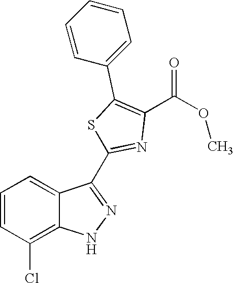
C1=CC=C2C(=C1Cl)NN=C2C1=NC(C(OC)=O)=C(C2=CC=CC=C2)S1
